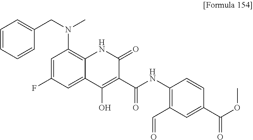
N(C1=C2C(=CC(F)=C1)C(O)=C(C(NC1=C(C=O)C=C(C(OC)=O)C=C1)=O)C(=O)N2)(CC1=CC=CC=C1)C
